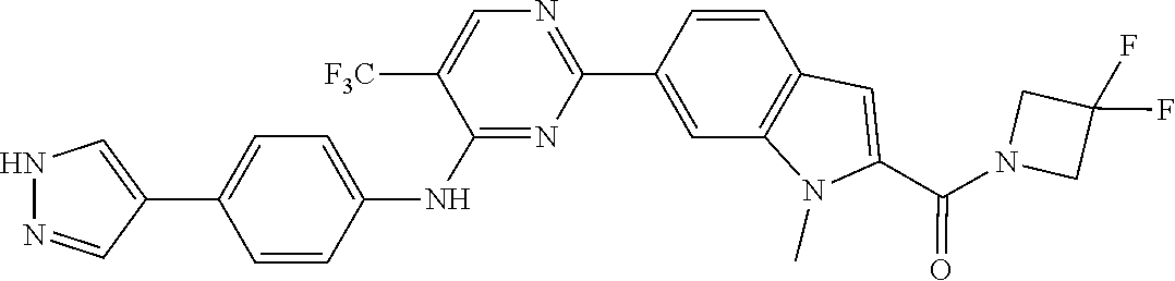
C1(F)(F)CN(C(C2=CC3=C(N2C)C=C(C2=NC=C([F3C])C(NC4=CC=C(C5=CNN=C5)C=C4)=N2)C=C3)=O)C1
